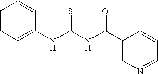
C1=CC=C(NC(NC(C2=CN=CC=C2)=O)=S)C=C1
